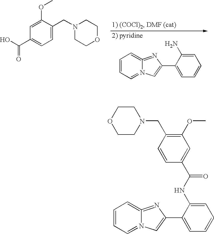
C1=CC=N2C(=C1)=NC(C1=CC=CC=C1N)=C2.C1=C(CN2CCOCC2)C(OC)=CC(C(O)=O)=C1.C1=CC=N2C(=C1)=NC(C1=CC=CC=C1NC(=O)C1=CC(OC)=C(CN3CCOCC3)C=C1)=C2
